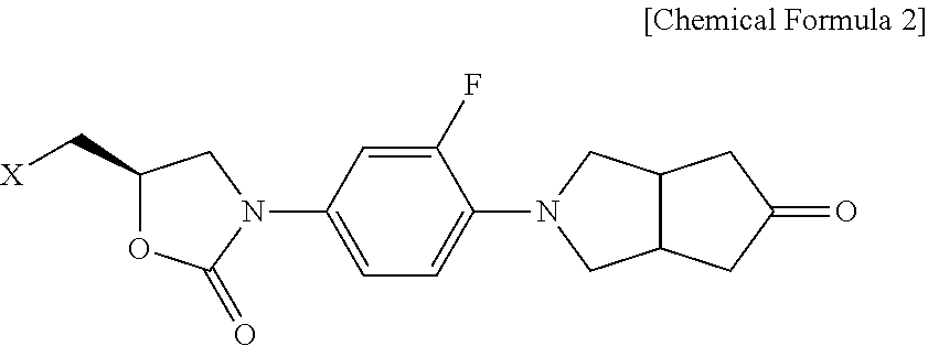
C1(C[X])OC(=O)N(C2=CC=C(N3CC4C(C3)CC(=O)C4)C(F)=C2)C1
